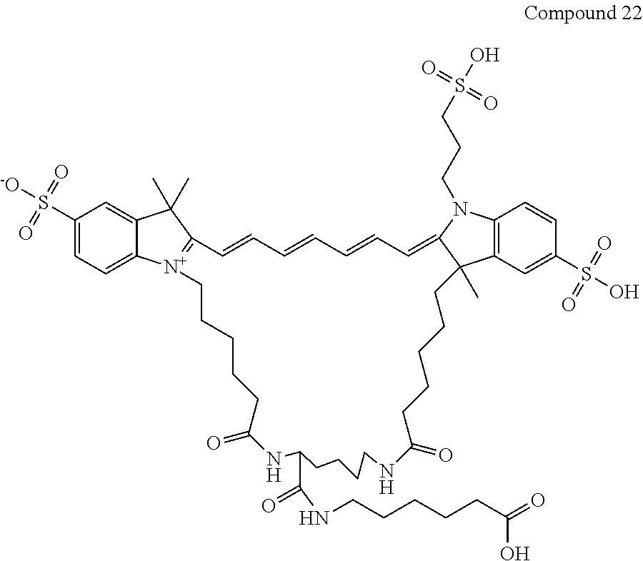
C1(S(=O)(=O)[-O])=CC=C2C(=C1)C(C)(C)C1=[N+]2CCCCCC(=O)NC(C(NCCCCCC(=O)O)=O)CCCCNC(=O)CCCCCC2(C)C3=C(C=CC(S(=O)(=O)O)=C3)N(CCCS(=O)(=O)O)C2=CC=CC=CC=C1
